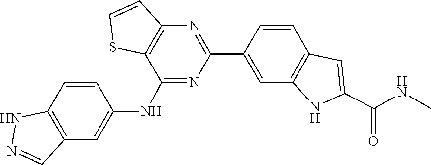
C1=CC2=C(C=C1C1=NC3=C(C(NC4=CC5=C(C=C4)NN=C5)=N1)SC=C3)NC(C(NC)=O)=C2
